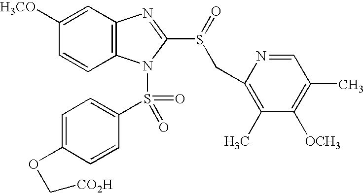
C12=C(C=C([H3CO])C=C1)N=C(S(=O)CC1=C(C)C([OCH3])=C(C)C=N1)N2S(=O)(=O)C1=CC=C(OC[CO2H])C=C1
